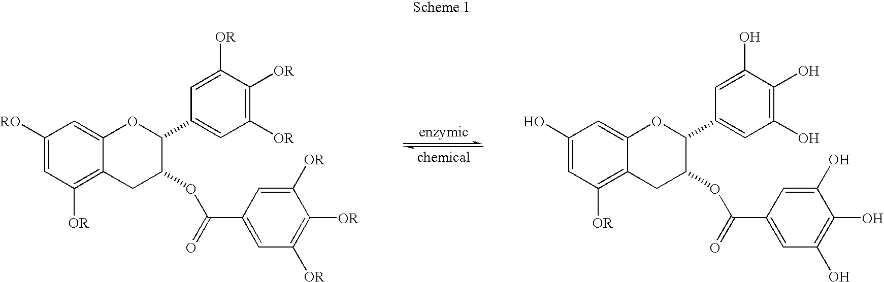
C1([RO])=CC([OR])=C2C(=C1)OC(C1=CC([OR])=C([OR])C([OR])=C1)C(OC(=O)C1=CC([OR])=C([OR])C([OR])=C1)C2.C1(O)=CC([OR])=C2C(=C1)OC(C1=CC(O)=C(O)C(O)=C1)C(OC(=O)C1=CC(O)=C(O)C(O)=C1)C2
